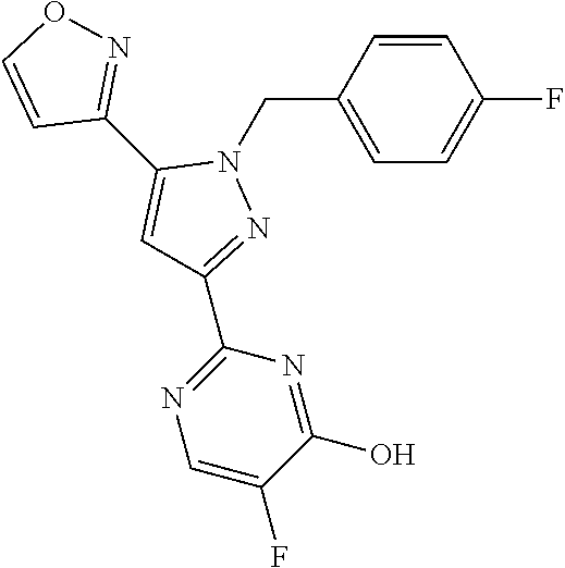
C1=CC(CN2C(C3=NOC=C3)=CC(C3=NC=C(F)C(O)=N3)=N2)=CC=C1F
